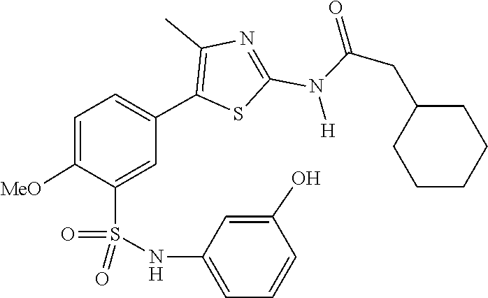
C1(CC(N(C2=NC(C)=C(C3=CC=C([MeO])C(S(=O)(=O)NC4=CC=CC(O)=C4)=C3)S2)[H])=O)CCCCC1
